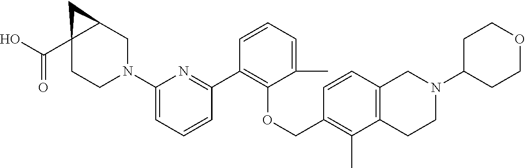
C1CN(C2=CC=CC(C3=C(OCC4=C(C)C5=C(C=C4)CN(C4CCOCC4)CC5)C(C)=CC=C3)=N2)CC2CC12C(O)=O
